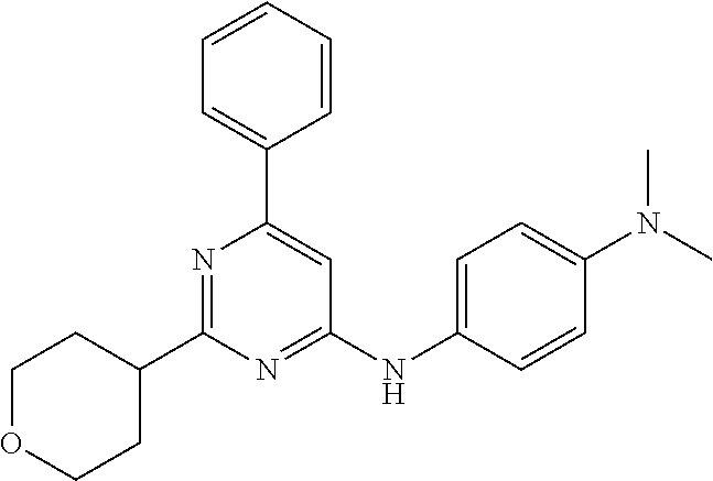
C1=C(C2=CC(NC3=CC=C(N(C)C)C=C3)=NC(C3CCOCC3)=N2)C=CC=C1
